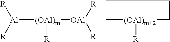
[Al]([(OAl)m]([R])[OAl]([R])[R])([R])[R].C1[(OAl)m+2]([R])CCC1
